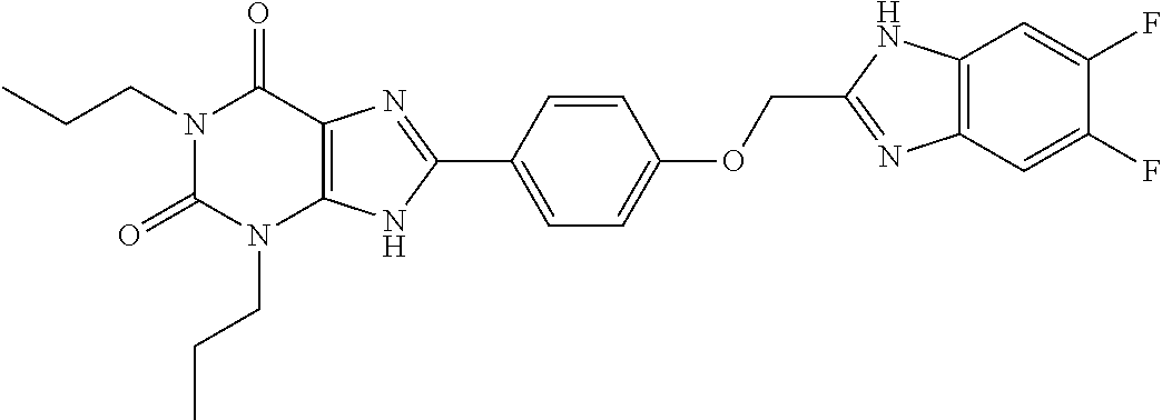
N1(CCC)C(=O)N(CCC)C2=C(C1=O)N=C(C1=CC=C(OCC3=NC4=C(N3)C=C(F)C(F)=C4)C=C1)N2
